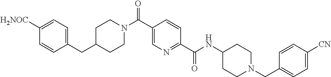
C1CN(C(C2=CN=C(C(=O)NC3CCN(CC4=CC=C([CN])C=C4)CC3)C=C2)=O)CCC1CC1=CC=C([H2NOC])C=C1
